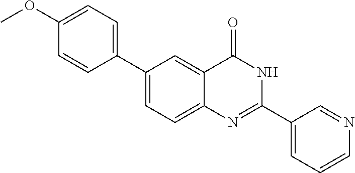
C1(C2=CC=C(OC)C=C2)=CC=C2C(=C1)C(=O)NC(C1=CC=CN=C1)=N2
